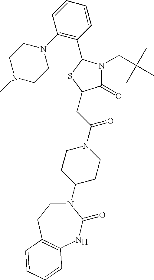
[H].N1(C2CCN(C(CC3C(=O)N(CC(C)(C)C)C(C4=C(N5CCN(C)CC5)C=CC=C4)S3)=O)CC2)CCC2=C(NC1=O)C=CC=C2
